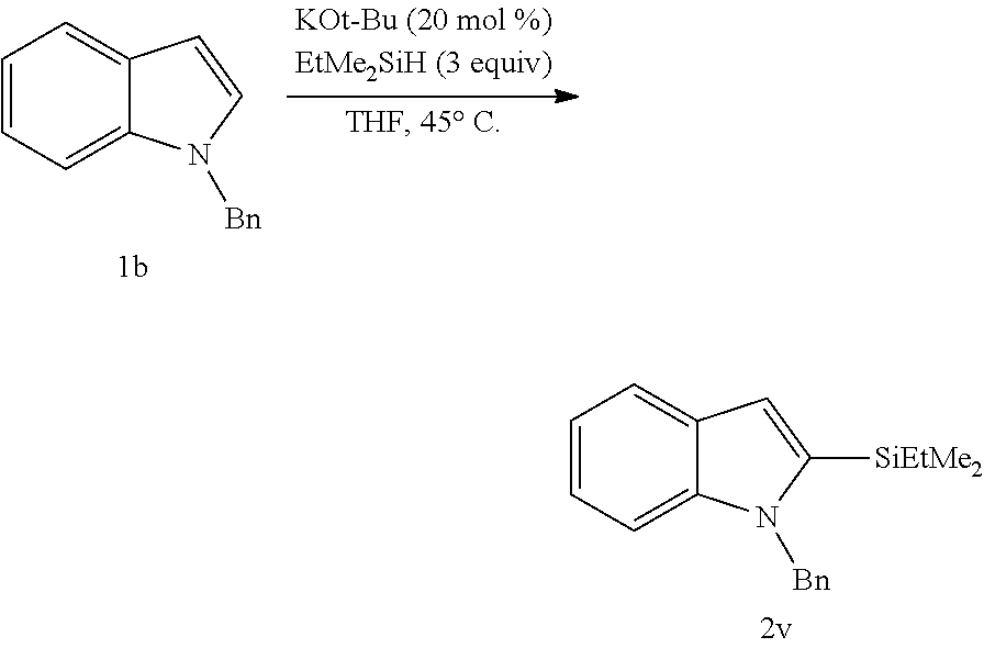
C1=CC=C2C(=C1)C=C([SiEtMe2])N2[Bn].C1=CC=C2C(=C1)C=CN2[Bn]
